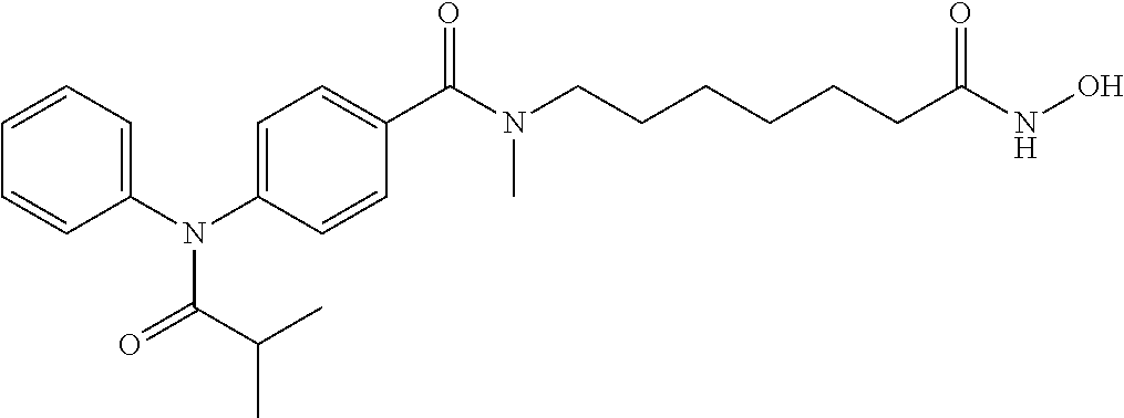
CC(C(=O)N(C1=CC=CC=C1)C1=CC=C(C(N(CCCCCCC(NO)=O)C)=O)C=C1)C
